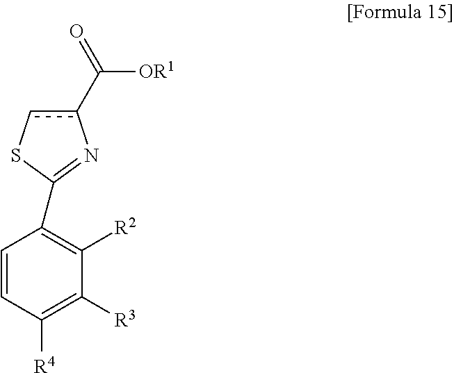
C1([R3])=C([R4])C=CC(C2=Nc(C(=O)[OR1])cS2)=C1[R2]
